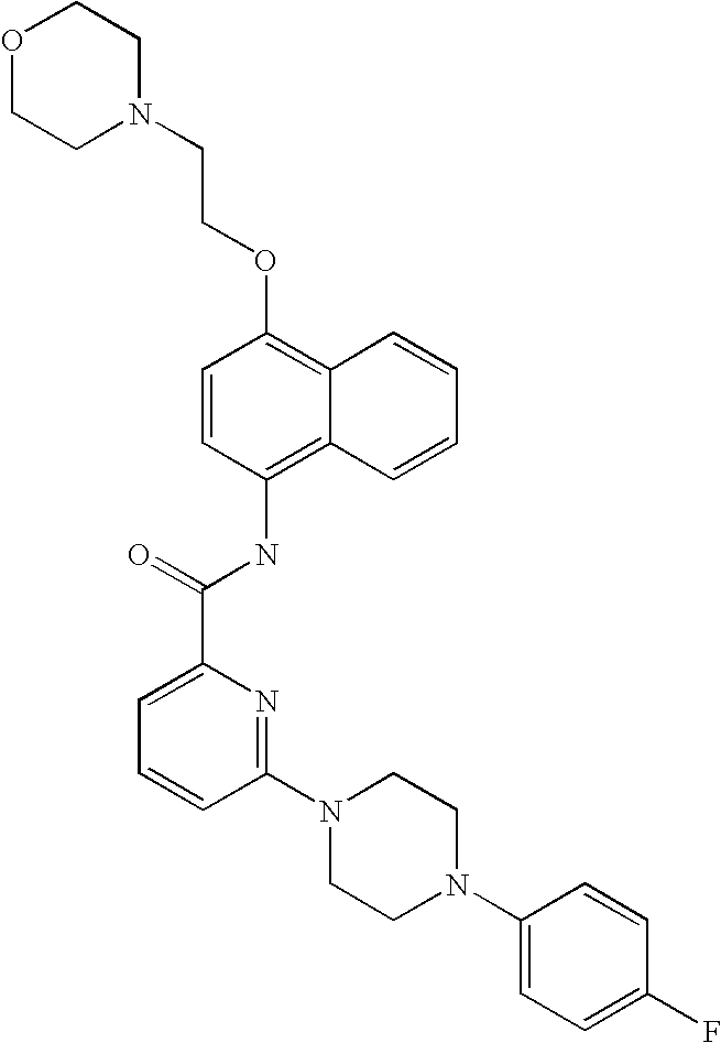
O1CCN(CCOC2=C3C(=C(NC(C4=CC=CC(N5CCN(C6=CC=C(F)C=C6)CC5)=N4)=O)C=C2)C=CC=C3)CC1
